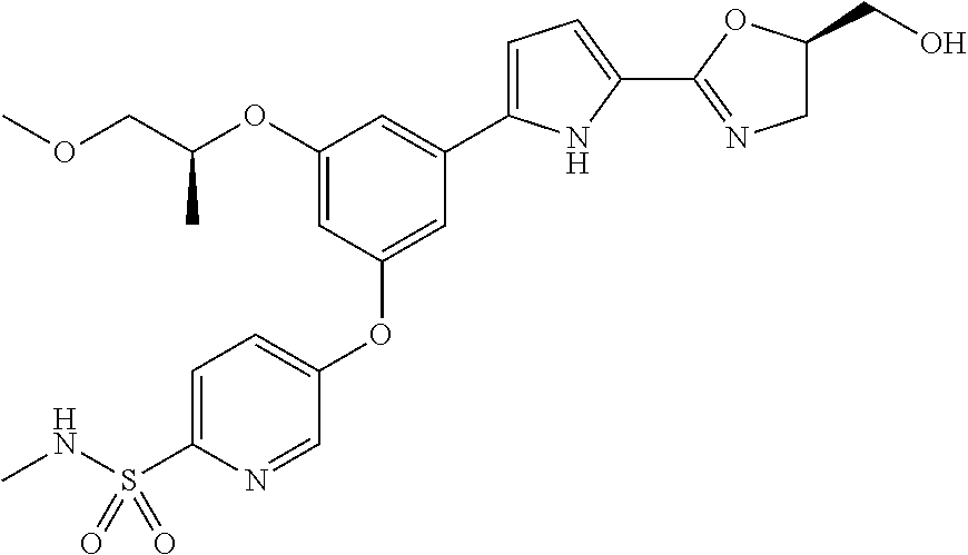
C1(OC(COC)C)=CC(OC2=CC=C(S(NC)(=O)=O)N=C2)=CC(C2=CC=C(C3=NCC(CO)O3)N2)=C1
